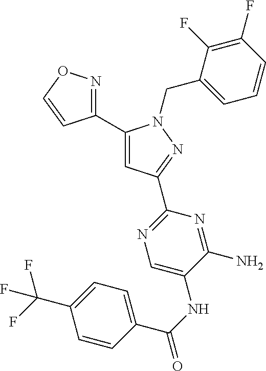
C1(C2=CC(C3=NC=C(NC(=O)C4=CC=C(C(F)(F)F)C=C4)C(N)=N3)=NN2CC2=CC=CC(F)=C2F)=NOC=C1
